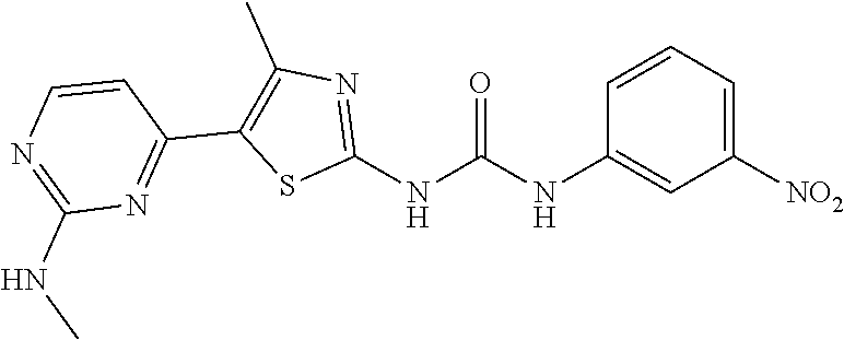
C1([NO2])=CC=CC(NC(NC2=NC(C)=C(C3=NC(NC)=NC=C3)S2)=O)=C1
